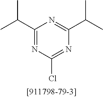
C1(C(C)C)=NC(Cl)=NC(C(C)C)=N1
